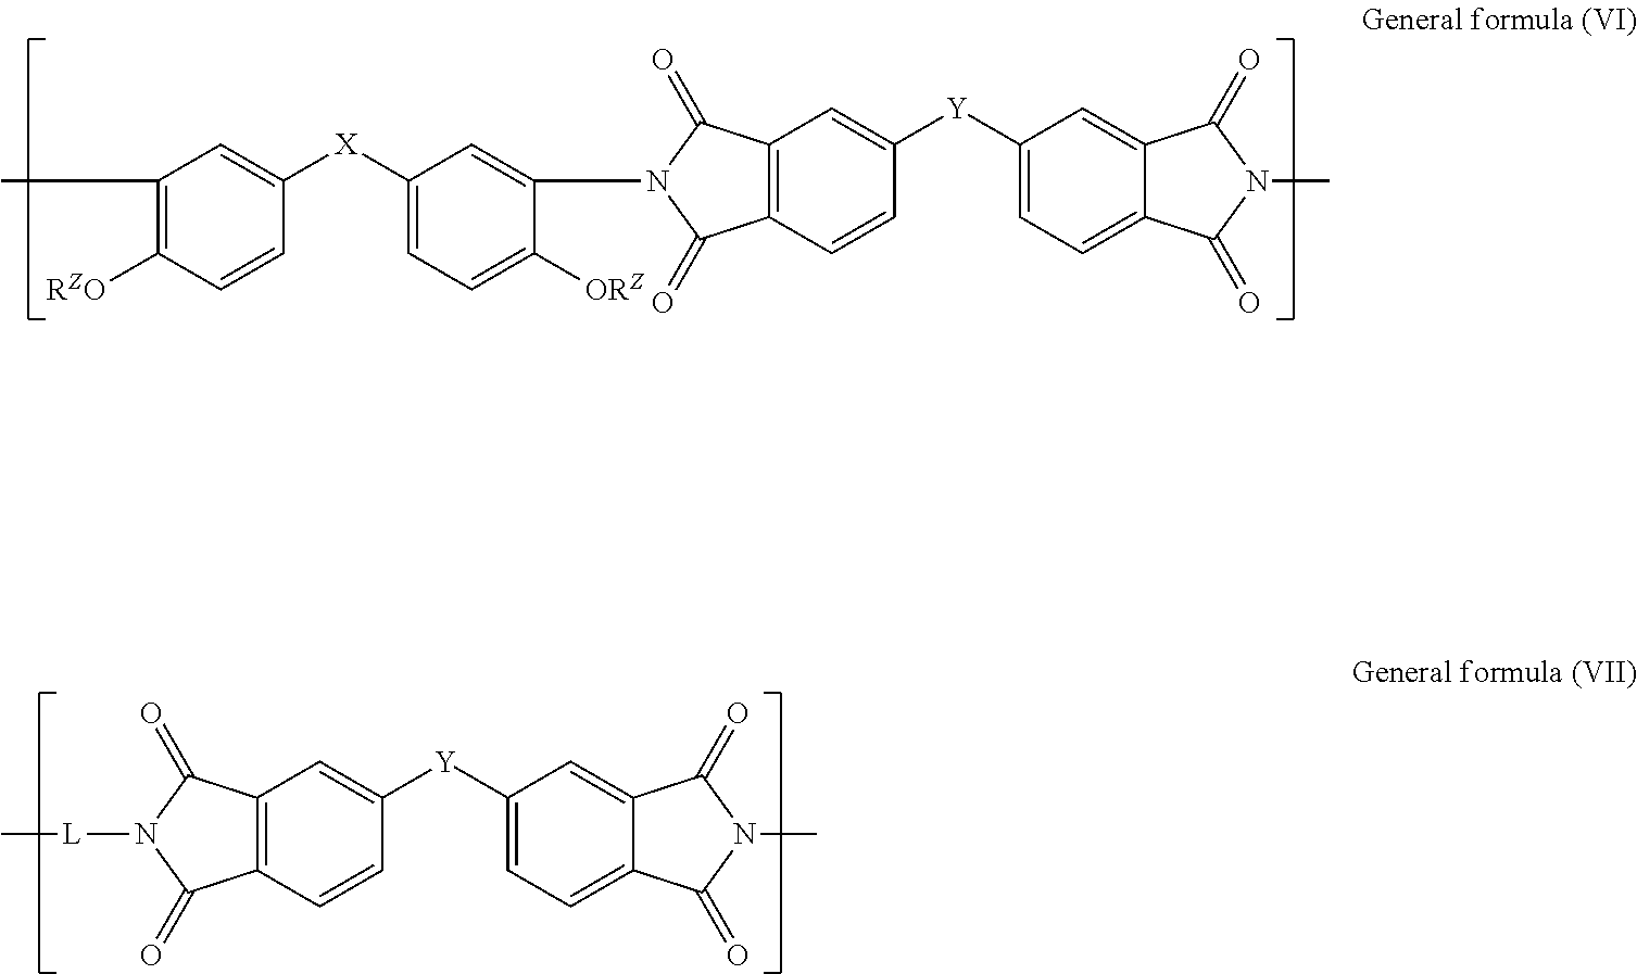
C12=C(C=CC([Y]C3=CC=C4C(=C3)C(=O)N(C)C4=O)=C1)C(=O)N([L]C)C2=O.C1(C)=C([RZO])C=CC([X]C2=CC=C([ORZ])C(N3C(=O)C4=C(C=CC([Y]C5=CC=C6C(=C5)C(=O)N(C)C6=O)=C4)C3=O)=C2)=C1
